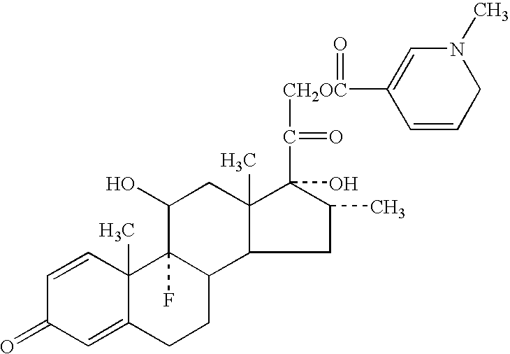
C1=CC2(C)C(=CC1=O)CCC1C2(F)C(O)CC2(C)C1CC(C)C2(O)C(=O)[CH2OC](C1=CN(C)CC=C1)=O
